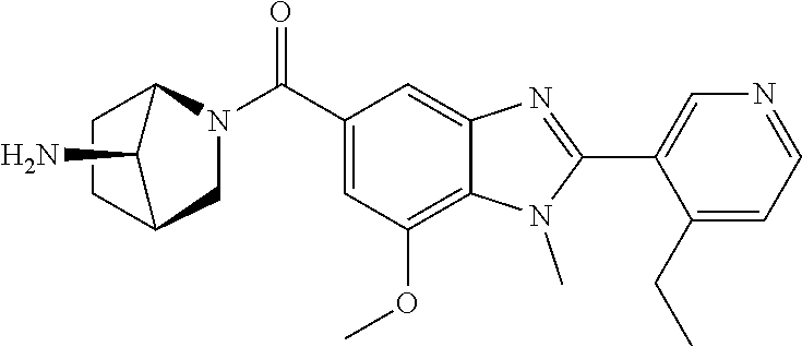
C1(C2=NC3=CC(C(N4CC5CCC4C5N)=O)=CC(OC)=C3N2C)=CN=CC=C1CC
